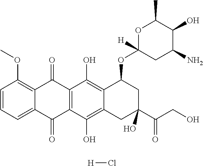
C1=CC=C2C(=C1OC)C(=O)C1=C(C2=O)C(O)=C2C(=C1O)C(OC1([H])CC(N)C(O)C(C)O1)CC(C(=O)CO)(O)C2.[H]Cl
